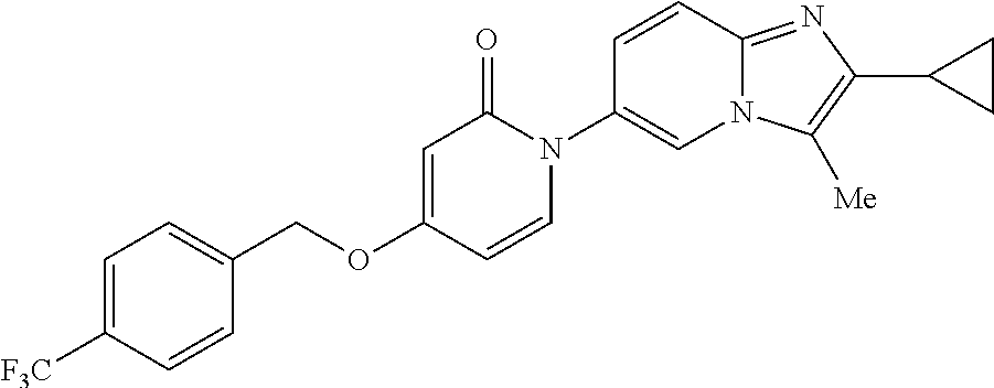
C1=C([F3C])C=CC(COC2=CC(=O)N(C3=CN4C(=NC(C5CC5)=C4[Me])C=C3)C=C2)=C1
